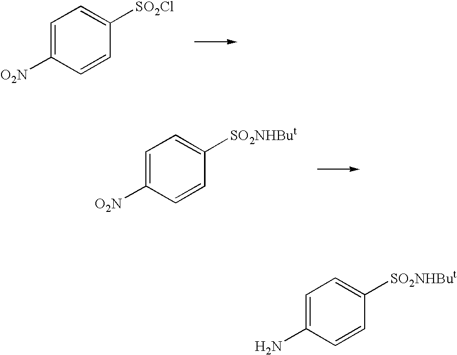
C1=C([O2N])C=CC([SO2Cl])=C1.C1=C([O2N])C=CC([SO2NHBut])=C1.C1=C(N)C=CC([SO2NHBut])=C1
